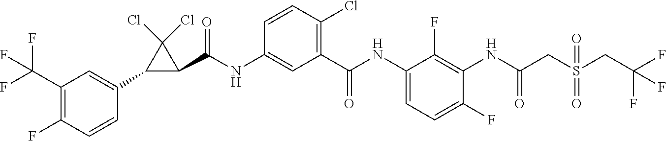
C1(C(NC2=CC(C(NC3=CC=C(F)C(NC(=O)CS(CC(F)(F)F)(=O)=O)=C3F)=O)=C(Cl)C=C2)=O)C(Cl)(Cl)C1C1=CC(C(F)(F)F)=C(F)C=C1
